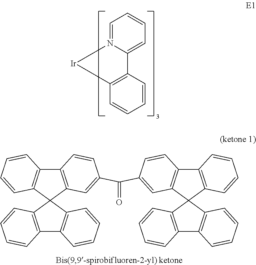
C1=N2C(=CC=C1)C1=C(C=CC=C1)[Ir]2.C12=C(C3(C4=C1C=CC=C4)C1=C(C4=C3C=CC=C4)C=CC(C(=O)C3=CC4=C(C5=C(C46C4=C(C7=C6C=CC=C7)C=CC=C4)C=CC=C5)C=C3)=C1)C=CC=C2
